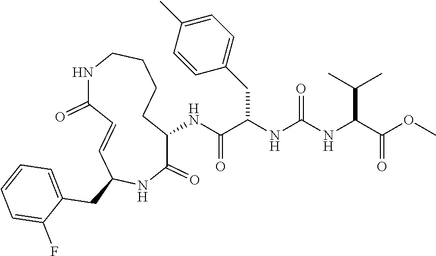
COC(C(NC(NC(C(NC1C(=O)NC(CC2=CC=CC=C2F)C=CC(=O)NCCCC1)=O)CC1=CC=C(C)C=C1)=O)C(C)C)=O
